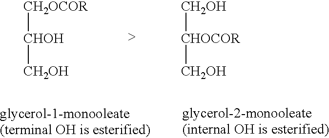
[CH2OCOR][CHOH][CH2OH].[CH2OH][CHOCOR][CH2OH]
